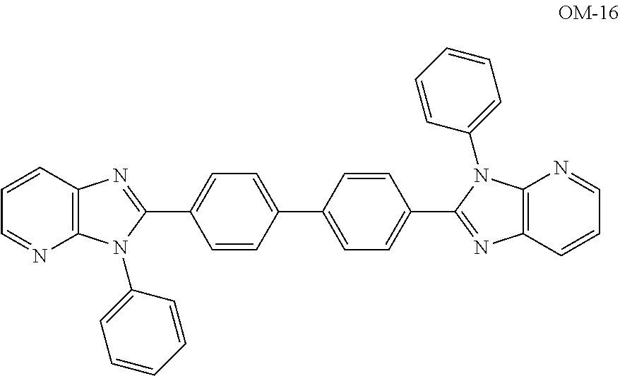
C12=C(C=CC=N1)N=C(C1=CC=C(C3=CC=C(C4=NC5=C(N=CC=C5)N4C4=CC=CC=C4)C=C3)C=C1)N2C1=CC=CC=C1
